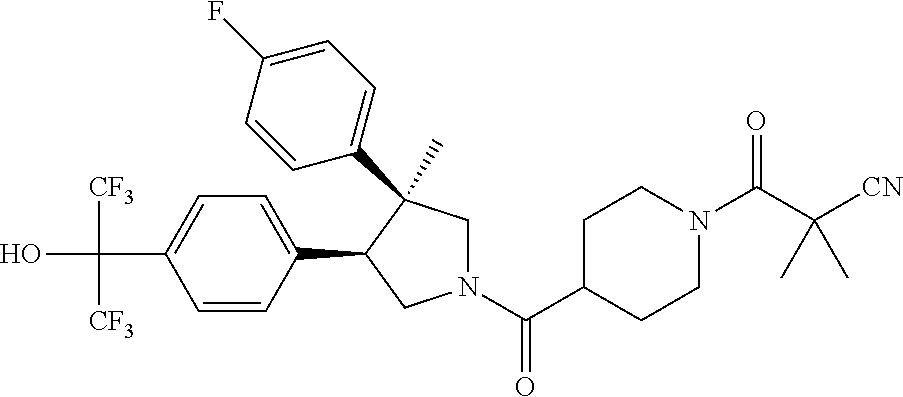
C(C1=CC=C(C2CN(C(C3CCN(C(=O)C([CN])(C)C)CC3)=O)CC2(C)C2=CC=C(F)C=C2)C=C1)(O)([CF3])[CF3]
